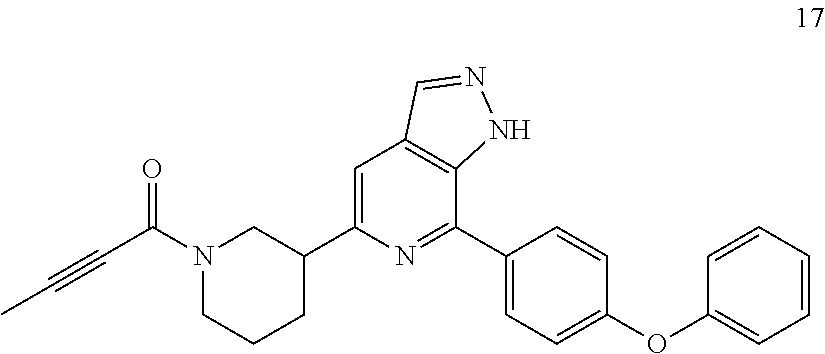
C1=C(C2CN(C(C#CC)=O)CCC2)N=C(C2=CC=C(OC3=CC=CC=C3)C=C2)C2=C1C=NN2
